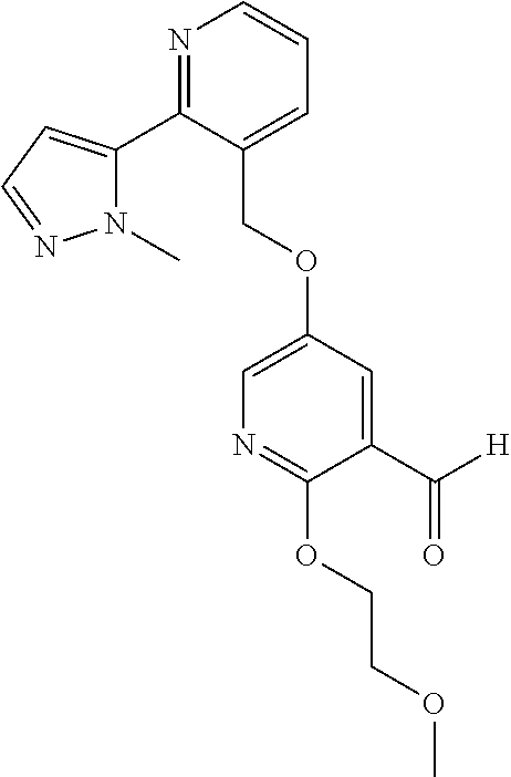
C(OC1=CN=C(OCCOC)C(C([H])=O)=C1)C1=CC=CN=C1C1=CC=NN1C
